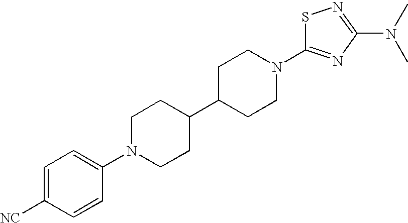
C1N(C2=CC=C([NC])C=C2)CCC(C2CCN(C3=NC(N(C)C)=NS3)CC2)C1
